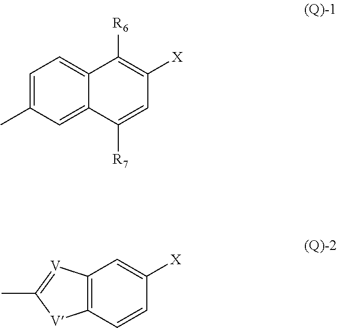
C1=C(C)C=C2C(=C1)C([R6])=C([X])C=C2[R7].C12=C(C=CC([X])=C1)[V]C(C)=[V]2
